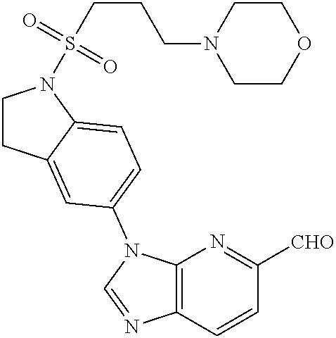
C1CC2=CC(N3C4=C(N=C3)C=CC([CHO])=N4)=CC=C2N1S(CCCN1CCOCC1)(=O)=O
